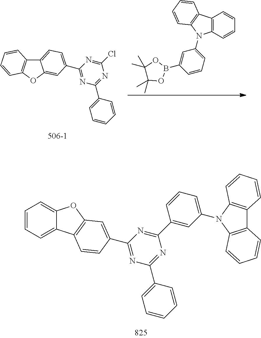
C12=CC=C(C3=NC(C4=CC=CC=C4)=NC(Cl)=N3)C=C1OC1=C2C=CC=C1.C12=C(C=CC=C1)N(C1=CC=CC(B3OC(C)(C)C(C)(C)O3)=C1)C1=C2C=CC=C1.C1=CC=C2C(=C1)OC1=C2C=CC(C2=NC(C3=CC=CC=C3)=NC(C3=CC(N4C5=C(C6=C4C=CC=C6)C=CC=C5)=CC=C3)=N2)=C1
